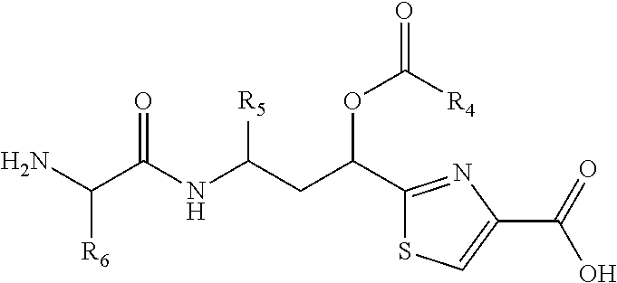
C(C(NC(CC(OC(=O)[R4])C1=NC(C(=O)O)=CS1)[R5])=O)(N)[R6]
